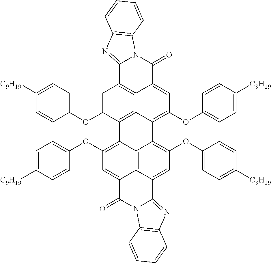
C1=C(OC2=CC=C([C9H19])C=C2)C2=C3C4=C1C1=NC5=C(N1C(=O)C4=CC(OC1=CC=C([C9H19])C=C1)=C3C1=C(OC3=CC=C([C9H19])C=C3)C=C3C4=C1C2=C(OC1=CC=C([C9H19])C=C1)C=C4C(=O)N1C3=NC2=C1C=CC=C2)C=CC=C5
